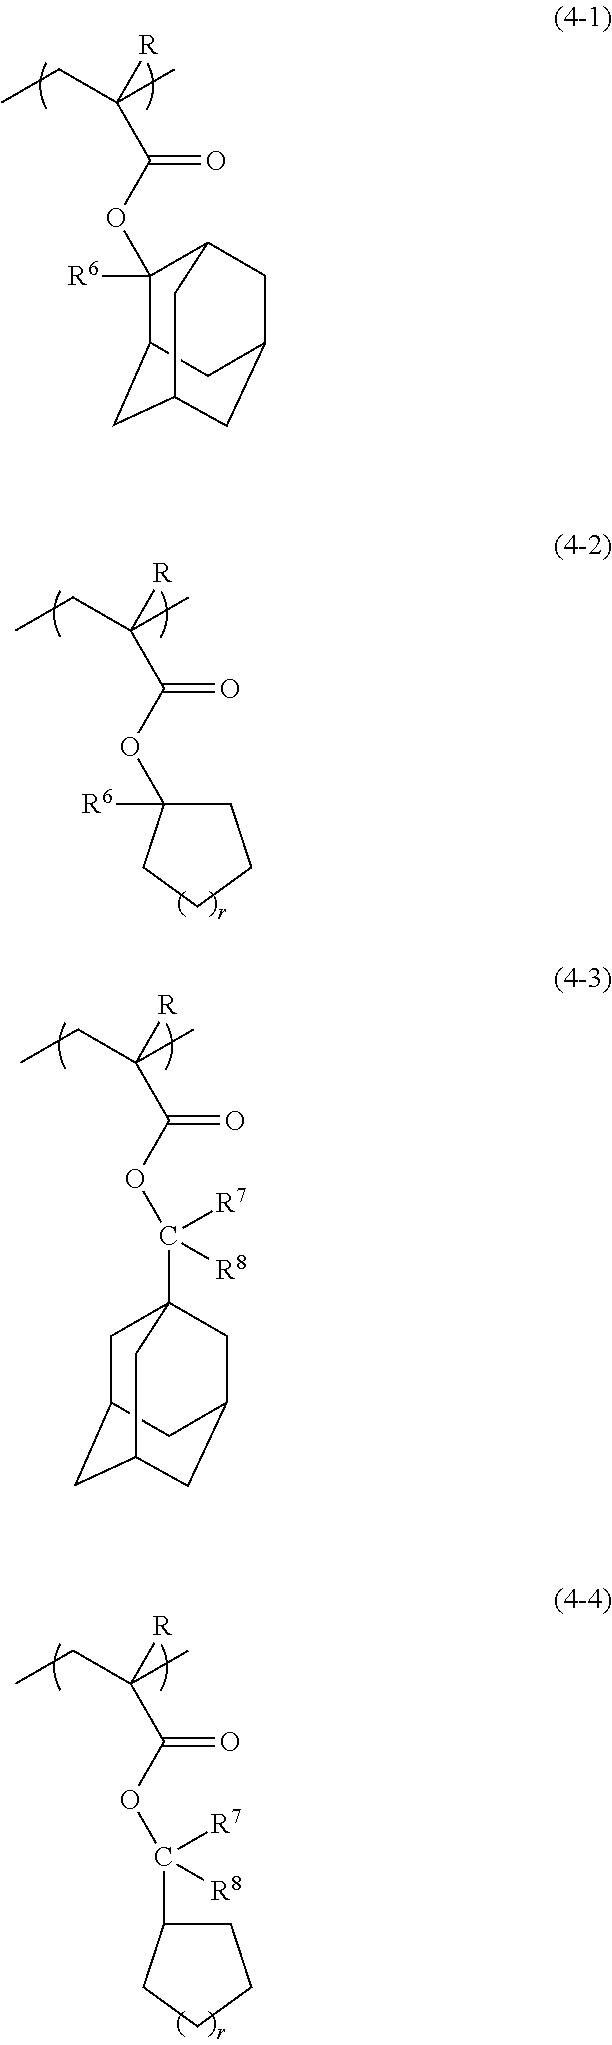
O(C(=O)C([R])(C)CC)C1([R6])CCCC1.O(C(=O)C([R])(C)CC)C([R7])([R8])C12CC3CC(CC(C1)C3)C2.O(C(=O)C([R])(C)CC)C1([R6])C2CC3CC(CC1C3)C2.O(C(=O)C([R])(C)CC)C([R7])([R8])C1CCCC1
